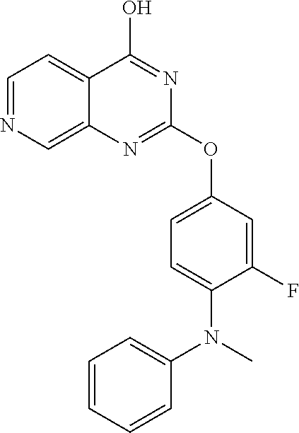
C1=NC=C2C(=C1)C(O)=NC(OC1=CC=C(N(C)C3=CC=CC=C3)C(F)=C1)=N2
